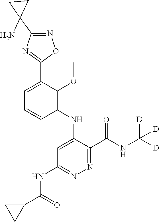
C1=C(C2=NC(C3(N)CC3)=NO2)C(OC)=C(NC2=CC(NC(C3CC3)=O)=NN=C2C(NC([D])([D])[D])=O)C=C1
